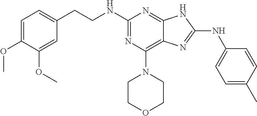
N(C1=NC(N2CCOCC2)=C2C(=N1)NC(NC1=CC=C(C)C=C1)=N2)CCC1=CC=C(OC)C(OC)=C1
